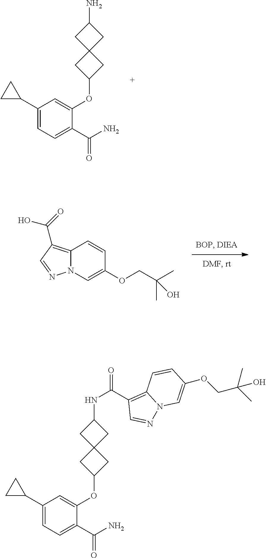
C12=C(C(=O)O)C=NN1C=C(OCC(C)(C)O)C=C2.C1(C2CC2)=CC=C(C(N)=O)C(OC2CC3(C2)CC(N)C3)=C1.C1(C2CC2)=CC=C(C(N)=O)C(OC2CC3(C2)CC(NC(=O)C2=C4N(N=C2)C=C(OCC(C)(C)O)C=C4)C3)=C1
